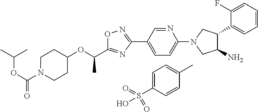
C(OC(N1CCC(OC(C2=NC(C3=CC=C(N4CC(N)C(C5=CC=CC=C5F)C4)N=C3)=NO2)C)CC1)=O)(C)C.C1=C(S(O)(=O)=O)C=CC(C)=C1
